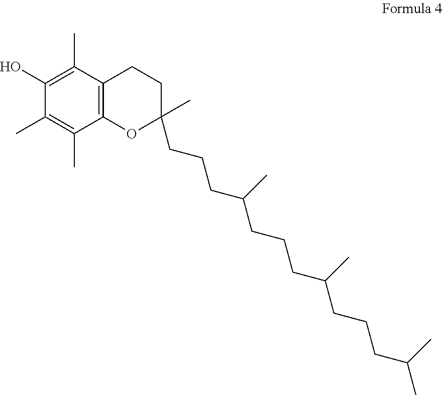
C12=C(C(C)=C(O)C(C)=C1C)CCC(CCCC(CCCC(CCCC(C)C)C)C)(C)O2
